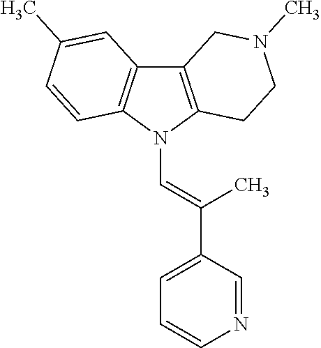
C12=C(N(C=C(C3=CC=CN=C3)C)C3=C1C=C(C)C=C3)CCN(C)C2
